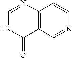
C12=C(N=CNC1=O)C=CN=C2
